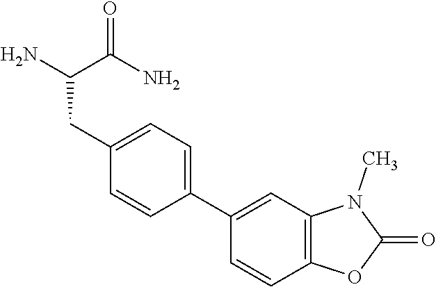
NC(C(N)=O)CC1=CC=C(C2=CC3=C(C=C2)OC(=O)N3C)C=C1
